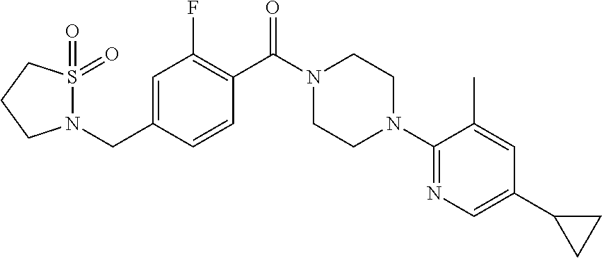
C1=C(CN2S(=O)(=O)CCC2)C=CC(C(=O)N2CCN(C3=NC=C(C4CC4)C=C3C)CC2)=C1F
